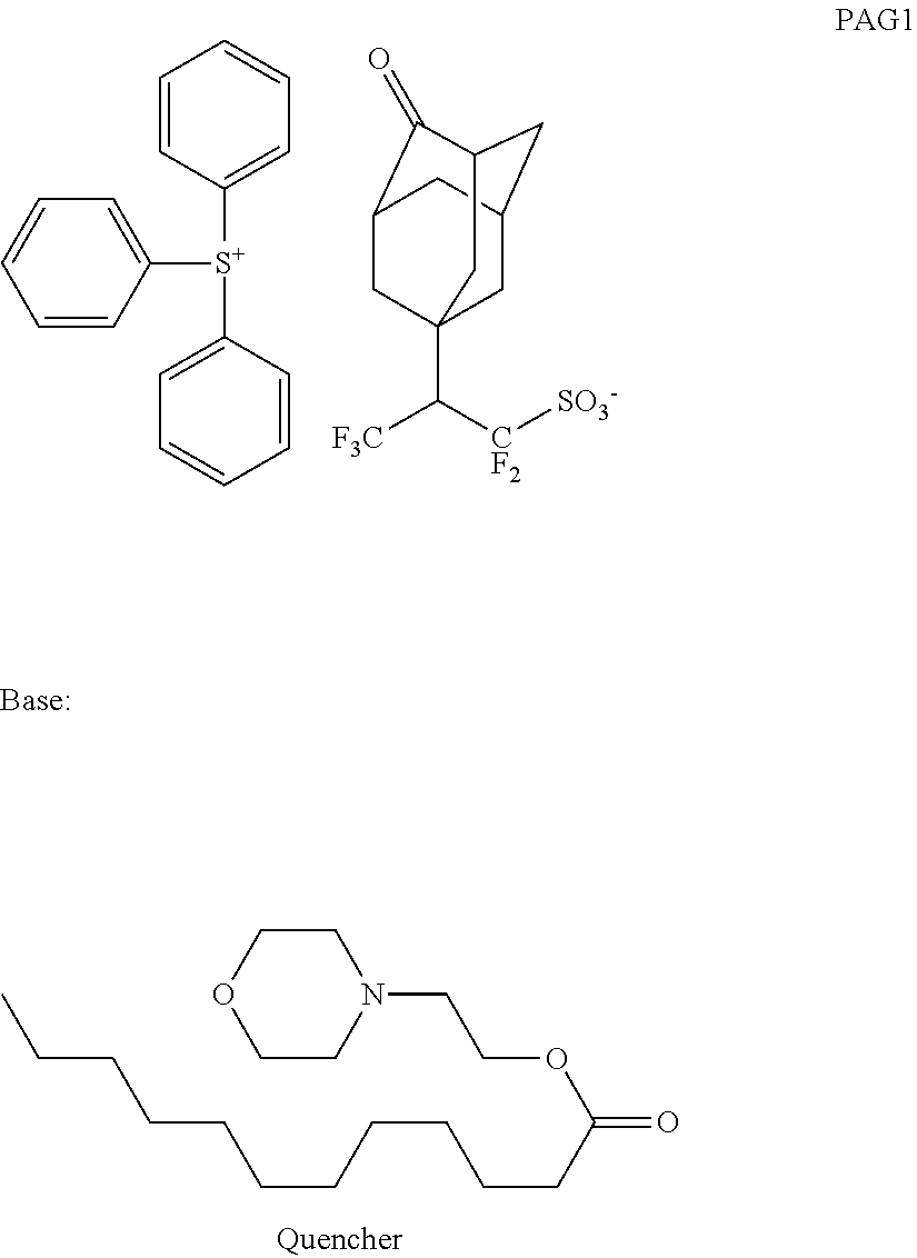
C1CN(CCOC(CCCCCCCCCCC)=O)CCO1.C1=CC([S+](C2=CC=CC=C2)C2=CC=CC=C2)=CC=C1.C1C2CC3C(=O)C(CC1(C([CF2][SO3-])[F3C])C3)C2
